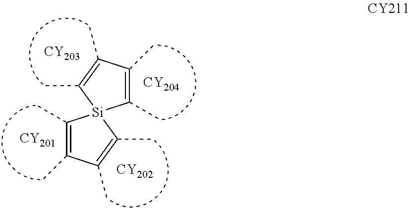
[CY201].[CY202].C1(C)=C(C)C(C)=C(C)[Si]12C(C)=C(C)C(C)=C2C.[CY203].[CY204]
